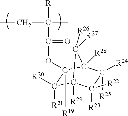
C1([R20])([R21])C2([R29])C([R23])([R22])C([R25])([R24])C([R28])(C1(OC(=O)C([R])(C)CC)[R19])C2([R27])[R26]
